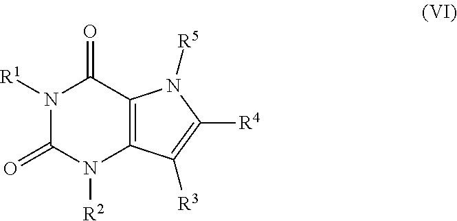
C12=C(N([R2])C(=O)N([R1])C1=O)C([R3])=C([R4])N2[R5]
